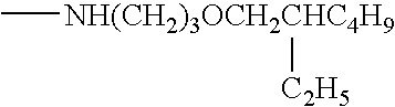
C[NH(CH2)3OCH2CHC4H9][C2H5]
